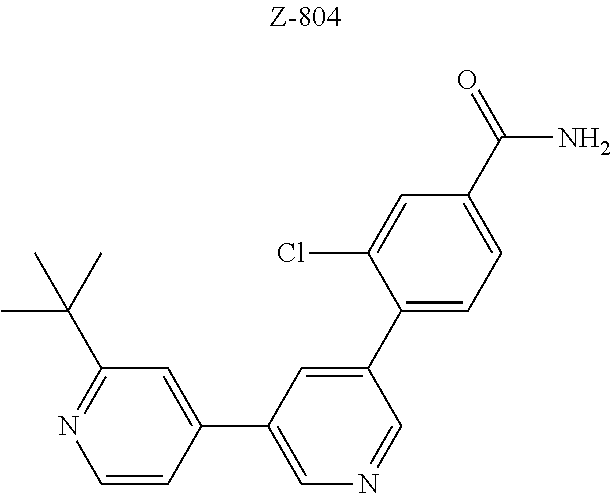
C1=CC(C2=CN=CC(C3=CC=C(C(=O)N)C=C3Cl)=C2)=CC(C(C)(C)C)=N1
